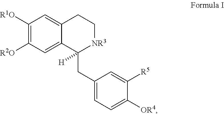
C1([R1O])=C([R2O])C=C2C(=C1)CC[NR3]C2(CC1=CC=C([OR4])C([R5])=C1)[H]
